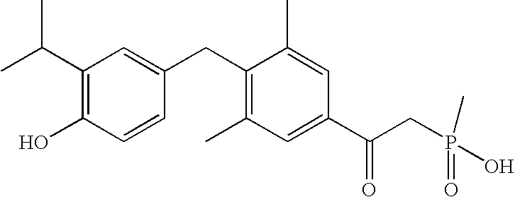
C1(C(C)C)=C(O)C=CC(CC2=C(C)C=C(C(CP(O)(=O)C)=O)C=C2C)=C1
